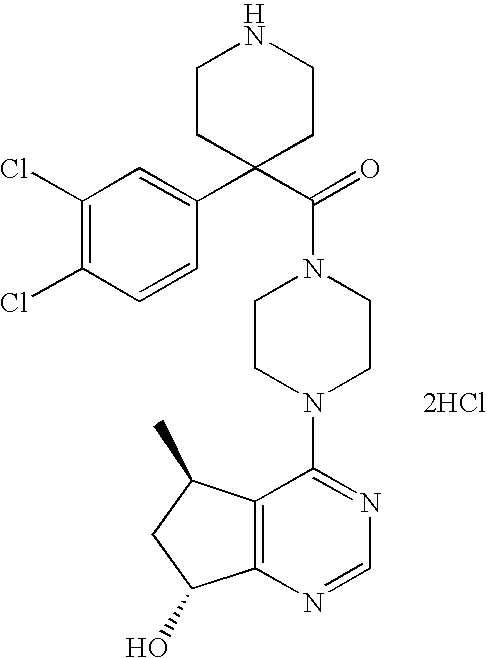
C12=C(N=CN=C1N1CCN(C(=O)C3(C4=CC(Cl)=C(Cl)C=C4)CCNCC3)CC1)C(O)CC2C.[2HCl]
